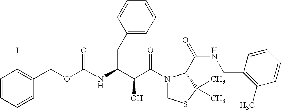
O(C(NC(C(C(N1CSC(C)(C)C1C(NCC1=C(C)C=CC=C1)=O)=O)O)CC1=CC=CC=C1)=O)CC1=C(I)C=CC=C1
